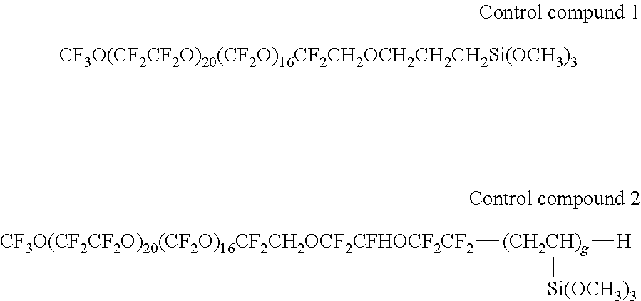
[CF3O(CF2CF2O)20(CF2O)16CF2CH2OCH2CH2CH2Si(OCH3)3].[CF3O(CF2CF2O)20(CF2O)16CF2CH2OCF2CFHOCF2CF2][(CH2CH)g]([H])[Si(OCH3)3]
